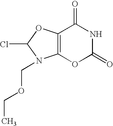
C12=C(OC(Cl)N1COCC)C(=O)NC(=O)O2
